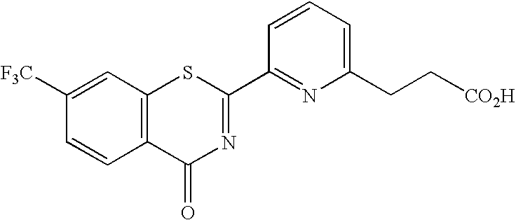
C1([F3C])=CC2=C(C=C1)C(=O)N=C(C1=NC(CC[CO2H])=CC=C1)S2
